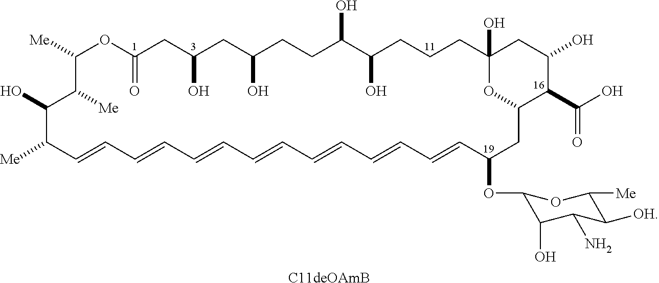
[Me]C1C=CC=CC=CC=CC=CC=CC=CC(OC2C(O)C(N)C([OH])C([Me])O2)CC2C(C(O)=O)C(O)CC(O)(CCCC(O)C(O)CCC(O)CC(O)CC(=O)OC([Me])C([Me])C1O)O2.[C11deOAmB]
